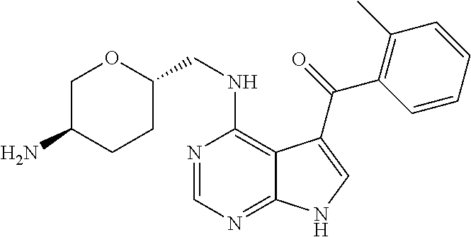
O1C(CNC2=C3C(=NC=N2)NC=C3C(=O)C2=C(C)C=CC=C2)CCC(N)C1
